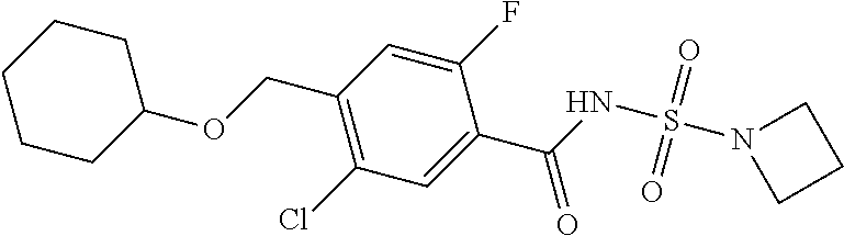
C1(OCC2=C(Cl)C=C(C(=O)NS(=O)(=O)N3CCC3)C(F)=C2)CCCCC1
